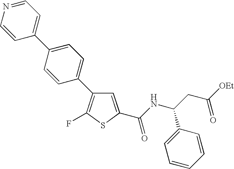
C1=C(C(NC(CC(=O)[OEt])C2=CC=CC=C2)=O)SC(F)=C1C1=CC=C(C2=CC=NC=C2)C=C1
